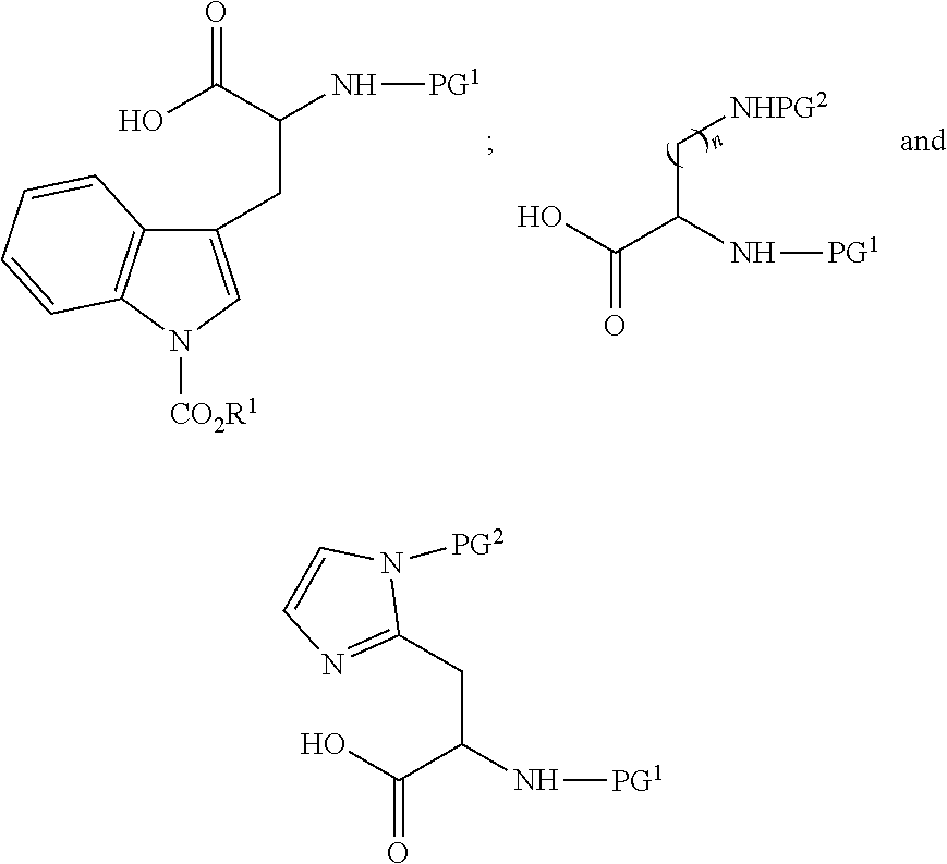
OC(C(N[PG1])C[NHPG2])=O.C1(CC(C(=O)O)N[PG1])=CN([CO2R1])C2=C1C=CC=C2.OC(C(N[PG1])CC1=NC=CN1[PG2])=O
